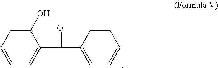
C1(O)=CC=CC=C1C(=O)C1=CC=CC=C1
